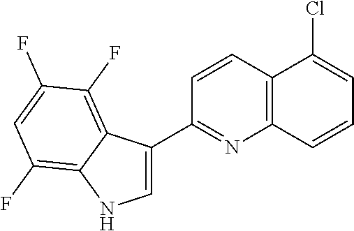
C12=C(C=CC=C1Cl)N=C(C1=CNC3=C(F)C=C(F)C(F)=C13)C=C2
